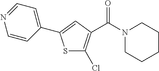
S1C(Cl)=C(C(N2CCCCC2)=O)C=C1C1=CC=NC=C1
